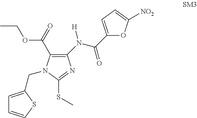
C1=C(CN2C(C(=O)OCC)=C(N(C(=O)C3=CC=C([NO2])O3)[H])N=C2SC)SC=C1
